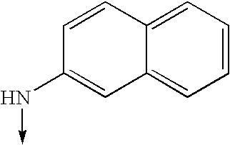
C12=CC=CC=C1C=C(N->C)C=C2
